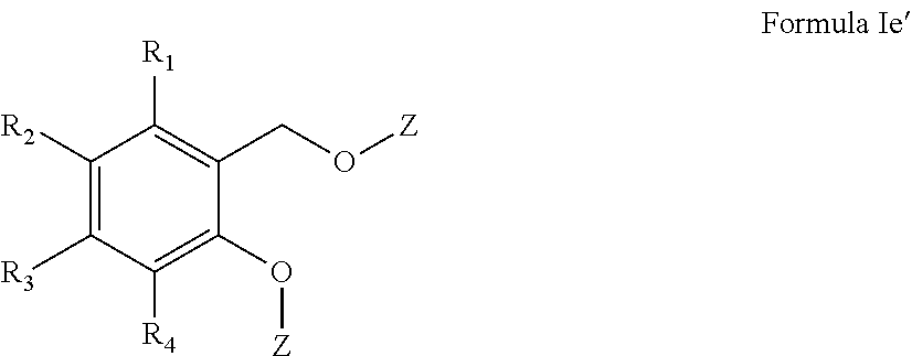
C1([R3])=C([R2])C([R1])=C(CO[Z])C(O[Z])=C1[R4]
